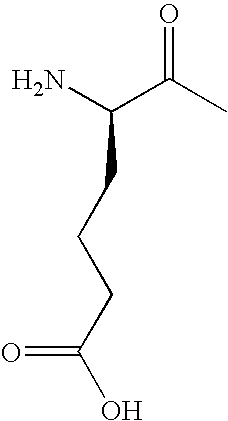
O=C(C)C(N)CCCC(O)=O
